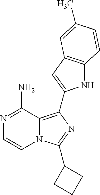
C12=C(C3=CC4=C(N3)C=CC(C)=C4)N=C(C3CCC3)N1C=CN=C2N
